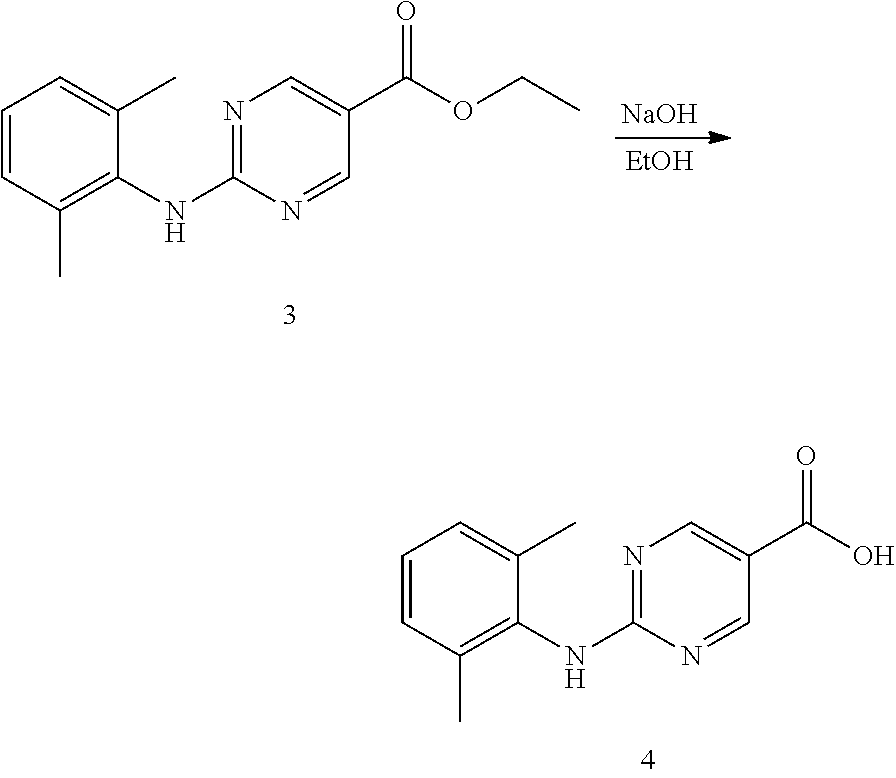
N1=C(NC2=C(C)C=CC=C2C)N=CC(C(=O)OCC)=C1.[NaOH].[EtOH].N1=C(NC2=C(C)C=CC=C2C)N=CC(C(=O)O)=C1
